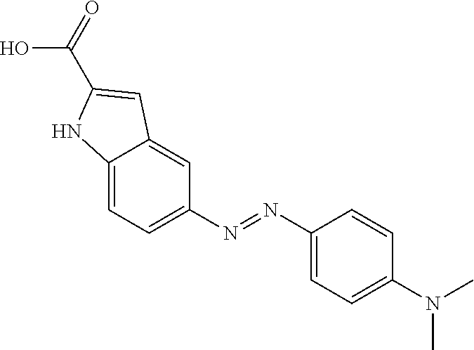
N(C1=CC=C2C(=C1)C=C(C(O)=O)N2)=NC1=CC=C(N(C)C)C=C1
